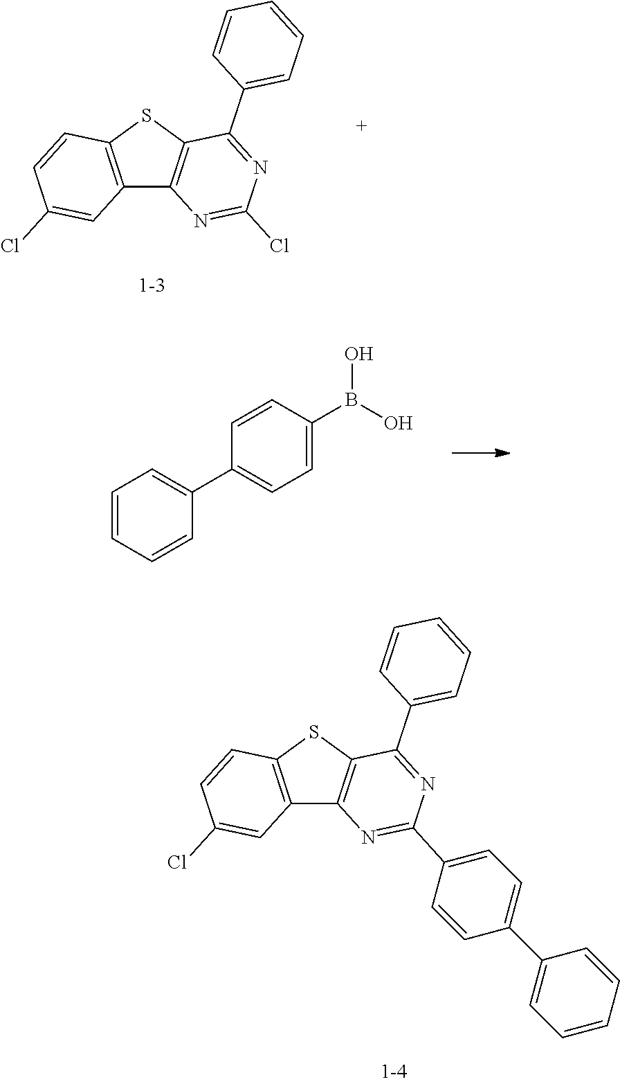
C12=C(SC3=C1N=C(Cl)N=C3C1=CC=CC=C1)C=CC(Cl)=C2.C1=CC=CC(C2=CC=C(B(O)O)C=C2)=C1.C12=C(SC3=C1N=C(C1=CC=C(C4=CC=CC=C4)C=C1)N=C3C1=CC=CC=C1)C=CC(Cl)=C2
